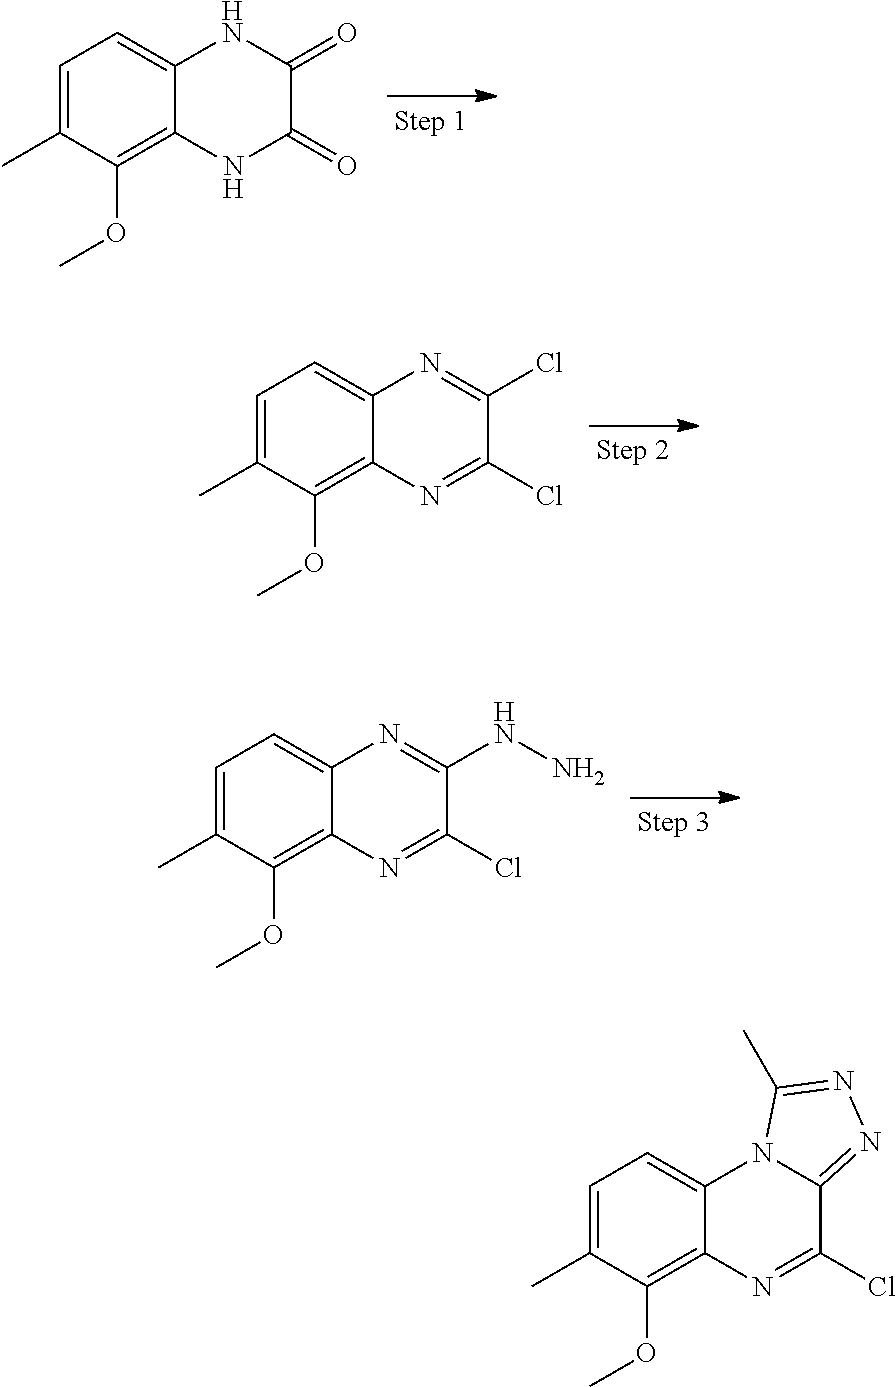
C1=C(C)C(OC)=C2C(=C1)NC(=O)C(=O)N2.C1=C(C)C(OC)=C2C(=C1)N=C(Cl)C(Cl)=N2.C1=C(C)C(OC)=C2C(=C1)N=C(NN)C(Cl)=N2.C1=C(C)C(OC)=C2C(=C1)N1C(=NN=C1C)C(Cl)=N2
